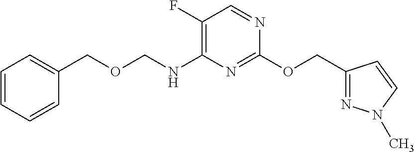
C1(F)=C(NCOCC2=CC=CC=C2)N=C(OCC2=NN(C)C=C2)N=C1
